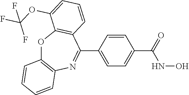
C1(C2=NC3=C(OC4=C2C=CC=C4OC(F)(F)F)C=CC=C3)=CC=C(C(NO)=O)C=C1
